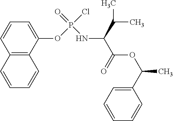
C1(OP(Cl)(=O)NC(C(=O)OC(C)C2=CC=CC=C2)C(C)C)=CC=CC2=C1C=CC=C2
